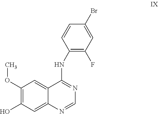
C1(OC)=C(O)C=C2C(=C1)C(NC1=C(F)C=C(Br)C=C1)=NC=N2
